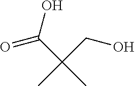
C(C(O)=O)(C)(CO)C
